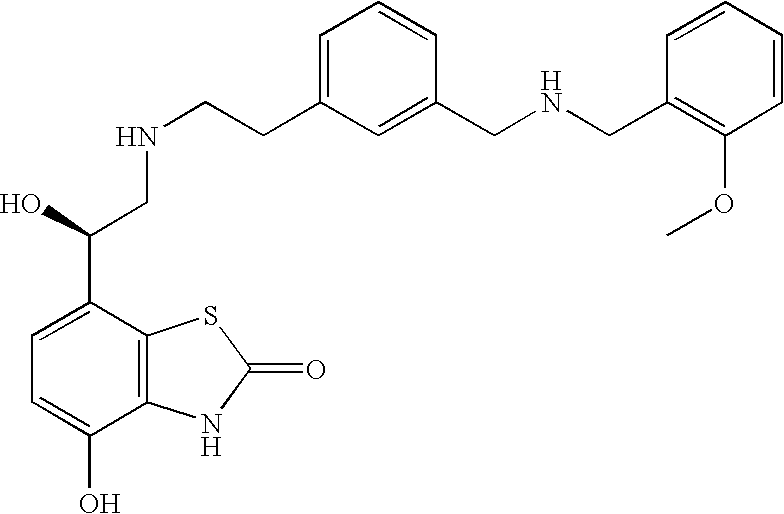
C1=C(C(O)CNCCC2=CC=CC(CNCC3=C(OC)C=CC=C3)=C2)C2=C(C(O)=C1)NC(=O)S2
